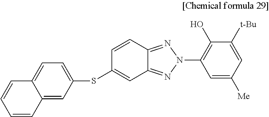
C12=CC(SC3=CC4=NN(C5=C(O)C([t-Bu])=CC([Me])=C5)N=C4C=C3)=CC=C1C=CC=C2
